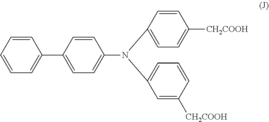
C1(N(C2=CC=C([CH2COOH])C=C2)C2=CC=CC([CH2COOH])=C2)=CC=C(C2=CC=CC=C2)C=C1
